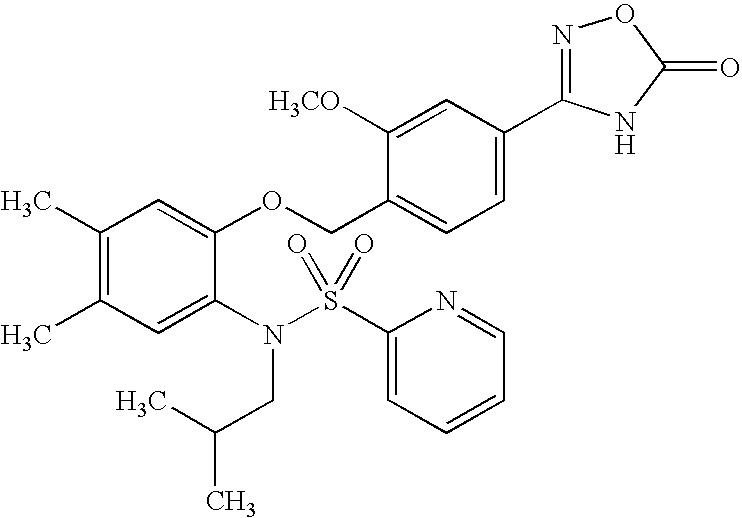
C1(C)=C(C)C=C(N(CC(C)C)S(C2=CC=CC=N2)(=O)=O)C(OCC2=CC=C(C3=NOC(=O)N3)C=C2[H3CO])=C1
